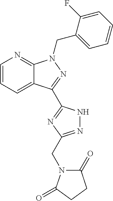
C12=CC=CN=C1N(CC1=CC=CC=C1F)N=C2C1=NC(CN2C(=O)CCC2=O)=NN1
